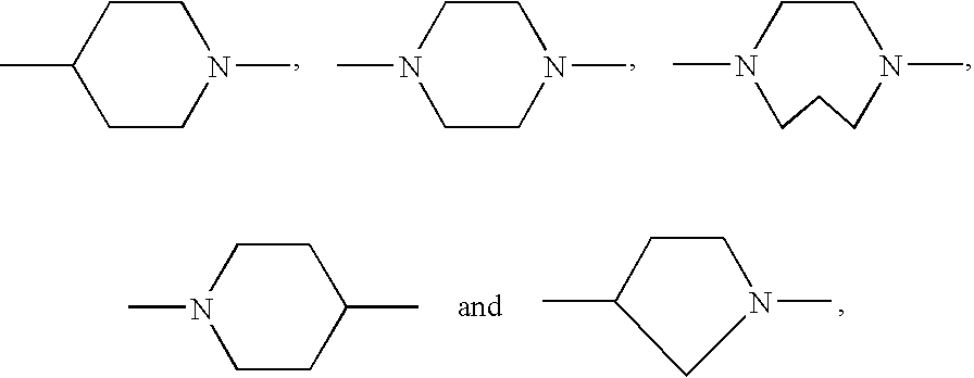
C1CN(C)CCC1C.C1CN(C)CCN1C.C1N(C)CCN(C)CC1.C1CC(C)CCN1C.C1C(C)CN(C)C1
